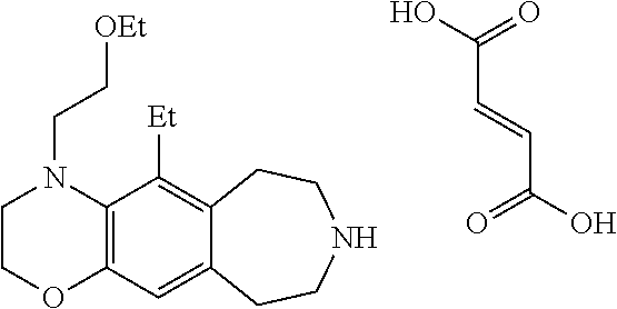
C(C=CC(O)=O)(O)=O.C1COC2=C(N1CC[OEt])C([Et])=C1C(=C2)CCNCC1
